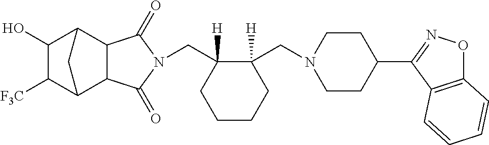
C(C1([H])CCCCC1(CN1CCC(C2=NOC3=C2C=CC=C3)CC1)[H])N1C(=O)C2C3C([F3C])C(O)C(C2C1=O)C3
